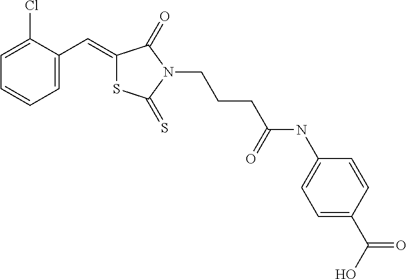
C1=C(C=C2SC(=S)N(CCCC(NC3=CC=C(C(O)=O)C=C3)=O)C2=O)C(Cl)=CC=C1
